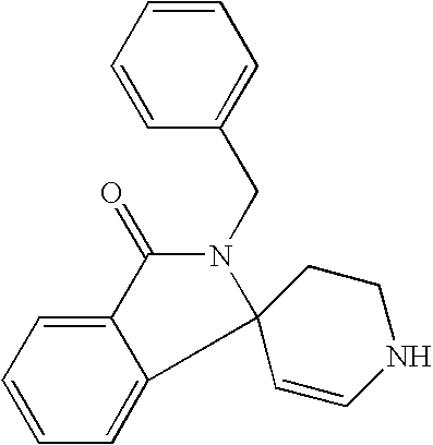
C1=CC=C(CN2C(=O)C3=CC=CC=C3C23C=CNCC3)C=C1
